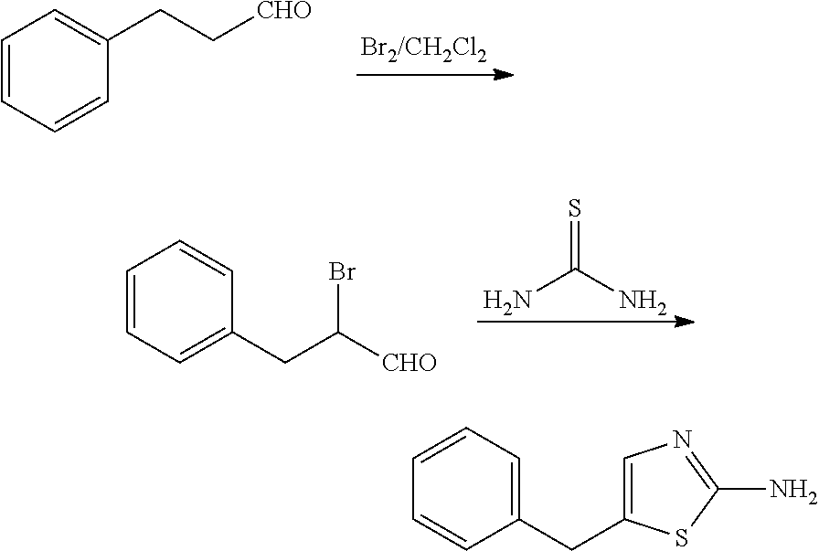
C1=CC=C(CC([CHO])Br)C=C1.S=C(N)N.C1=CC=CC(CC[CHO])=C1.C1=CC=C(CC2=CN=C(N)S2)C=C1
